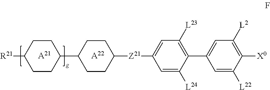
C1=C(C2=C([L23])C=C([Z21]C3CCC(C4CCC([R21])CC4)CC3)C=C2[L24])C=C([L22])C([X0])=C1[L21].[A21].[A22]
